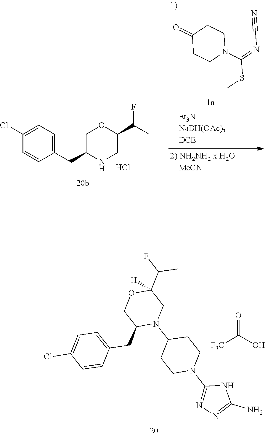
C1(C(C)F)CNC(CC2=CC=C(Cl)C=C2)CO1.C1(=O)CCN(C(SC)=NC#N)CC1.Cl.N1C(N2CCC(N3C(CC4=CC=C(Cl)C=C4)COC(C(C)F)([H])C3)CC2)=NN=C1N.C(O)(=O)[F3C]
